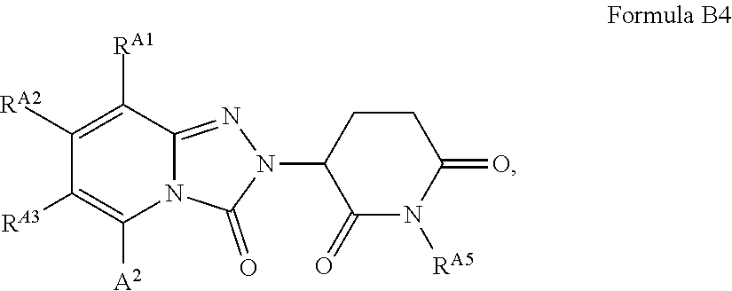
C1([RA3])=C([A2])N2C(=NN(C3C(=O)N([RA5])C(=O)CC3)C2=O)C([RA1])=C1[RA2]
